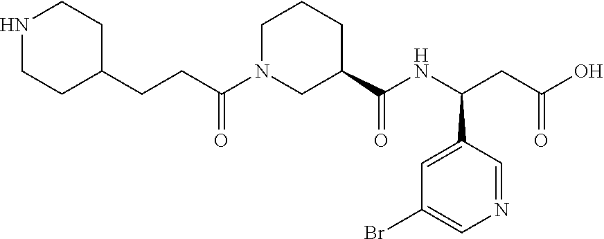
N1CCC(CCC(N2CCCC(C(NC(CC(O)=O)C3=CC(Br)=CN=C3)=O)C2)=O)CC1
